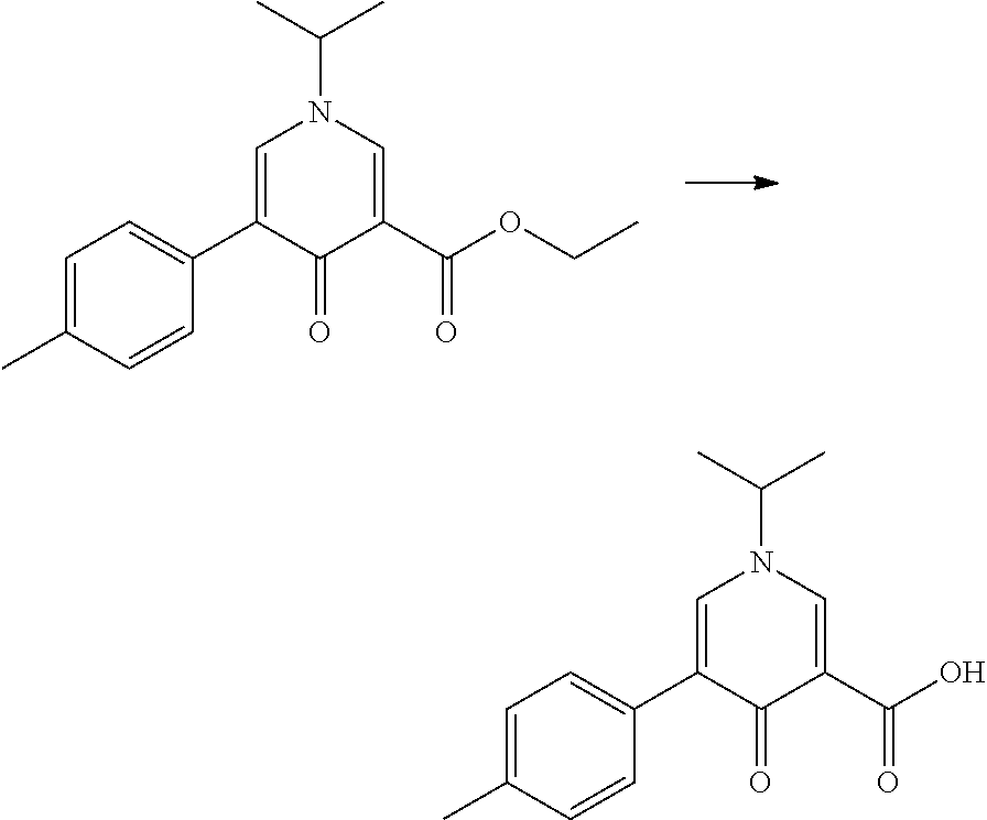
C1=C(C)C=CC(C2=CN(C(C)C)C=C(C(OCC)=O)C2=O)=C1.C1=C(C)C=CC(C2=CN(C(C)C)C=C(C(O)=O)C2=O)=C1
